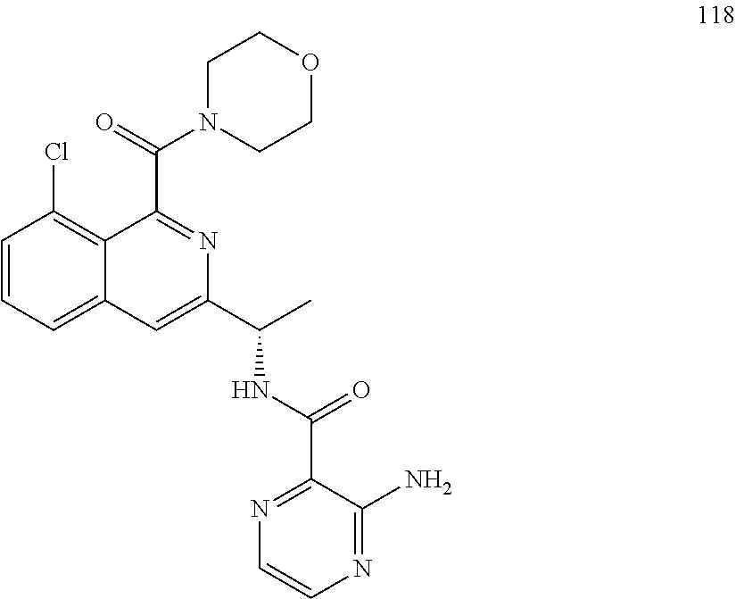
C1=CC=C2C(=C1Cl)C(C(N1CCOCC1)=O)=NC(C(C)NC(C1=NC=CN=C1N)=O)=C2
